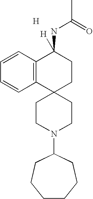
[H].C1CN(C2CCCCCC2)CCC12CCC(NC(C)=O)([H])C1=C2C=CC=C1
